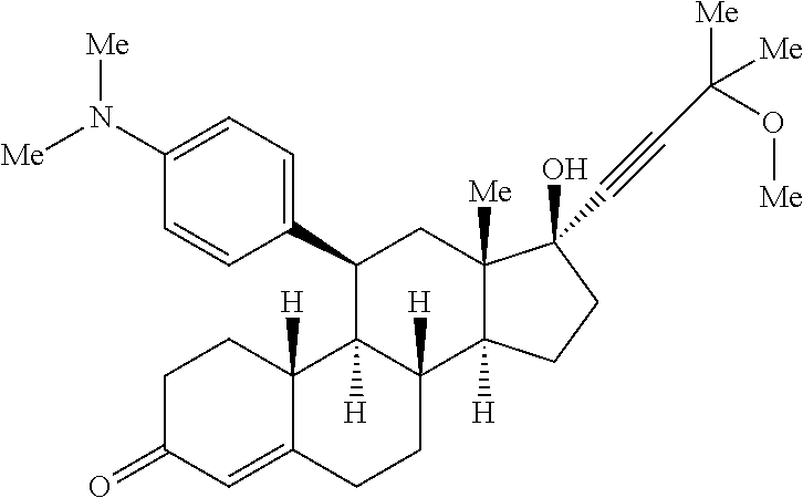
C1(C2C3([H])C([H])(C4([H])C([Me])(C2)C(O)(C#CC([Me])(O[Me])[Me])CC4)CCC2=CC(=O)CCC32[H])=CC=C(N([Me])[Me])C=C1
